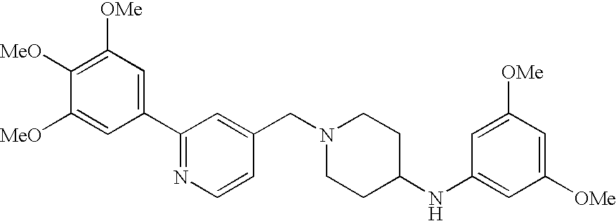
C1(C2=NC=CC(CN3CCC(NC4=CC([OMe])=CC([OMe])=C4)CC3)=C2)=CC([OMe])=C([MeO])C([MeO])=C1
